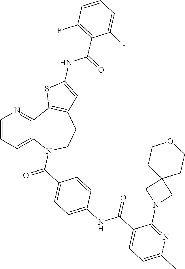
C12=CC=CN=C1C1=C(CCN2C(=O)C2=CC=C(NC(C3=CC=C(C)N=C3N3CC4(C3)CCOCC4)=O)C=C2)C=C(NC(=O)C2=C(F)C=CC=C2F)S1
